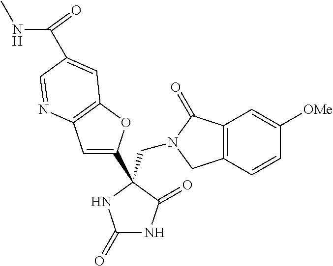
C(N1CC2=C(C1=O)C=C([OMe])C=C2)C1(C2=CC3=C(O2)C=C(C(=O)NC)C=N3)C(=O)NC(=O)N1
